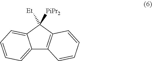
C12=CC=CC=C1C([Et])([PiPr2])C1=C2C=CC=C1
